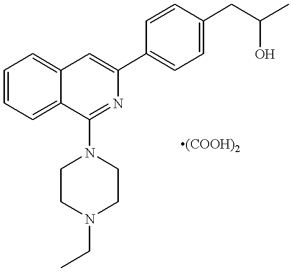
C1=CC=C2C(=C1)C=C(C1=CC=C(CC(C)O)C=C1)N=C2N1CCN(CC)CC1
